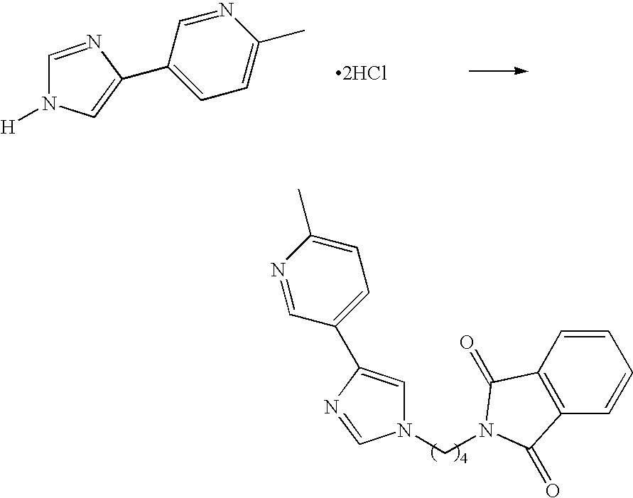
[2HCl].C1(C2=CN([H])C=N2)=CC=C(C)N=C1.C1=CC2=C(C=C1)C(=O)N(CN1C=C(C3=CC=C(C)N=C3)N=C1)C2=O
